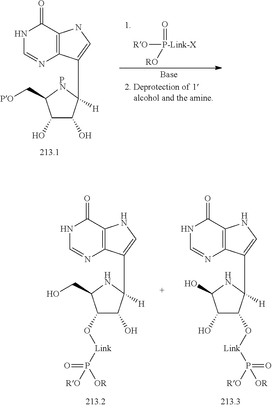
N1C=NC2=C(C1=O)NC=C2C1([H])C(O)C(O)C(C[PO])[PN]1.[RO][P-Link-X](=O)[RO].N1C=NC2=C(C1=O)NC=C2C1([H])C(O)C(O[Link]P([OR])(=O)[RO])C(CO)N1.N1C=NC2=C(C1=O)NC=C2C1([H])C(O[Link]P([RO])(=O)[OR])C(O)C(O)N1
